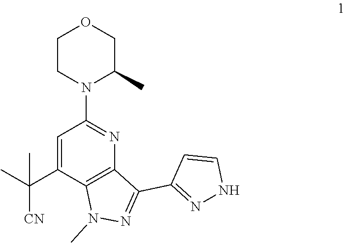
C1=C(C(C)([CN])C)C2=C(N=C1N1CCOCC1C)C(C1=NNC=C1)=NN2C
